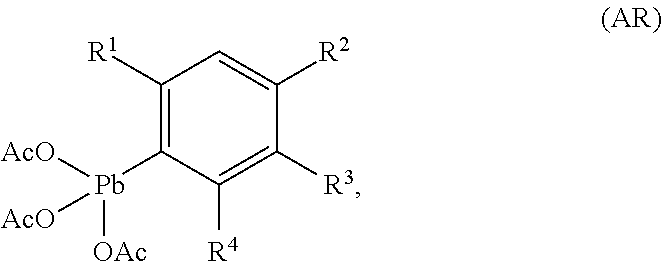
C1([R1])=C([Pb]([AcO])([OAc])[AcO])C([R4])=C([R3])C([R2])=C1
